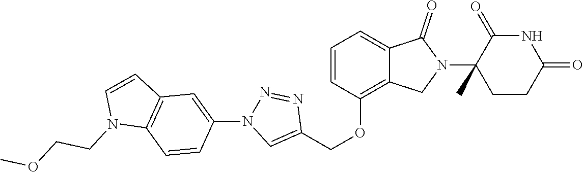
C1(OCC2=CN(C3=CC4=C(N(CCOC)C=C4)C=C3)N=N2)=C2C(=CC=C1)C(=O)N(C1(C)CCC(=O)NC1=O)C2
